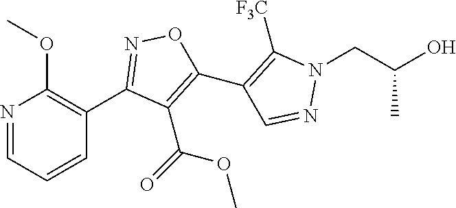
C1(C2=NOC(C3=C([F3C])N(CC(O)C)N=C3)=C2C(=O)OC)=C(OC)N=CC=C1
